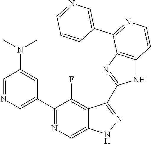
C1=NC=C(C2=NC=C3C(=C2F)C(C2=NC4=C(N2)C=CN=C4C2=CN=CC=C2)=NN3)C=C1N(C)C
